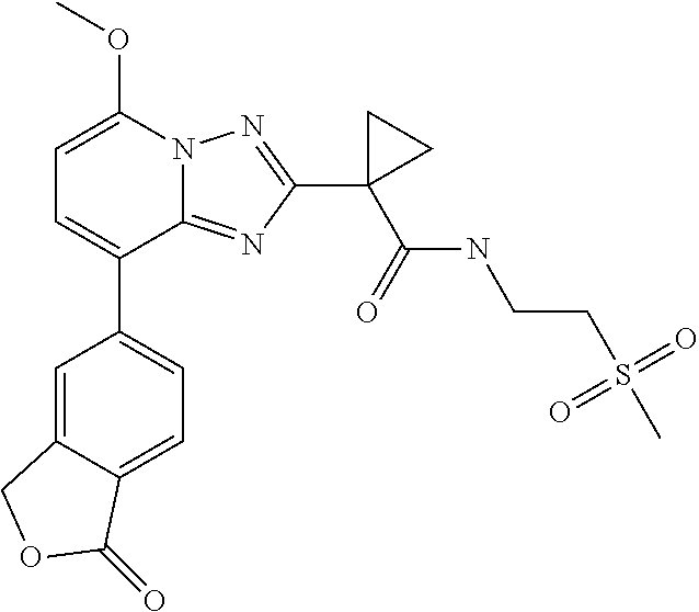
C1(C2=CC=C(OC)N3C2=NC(C2(C(NCCS(C)(=O)=O)=O)CC2)=N3)=CC=C2C(=C1)COC2=O
